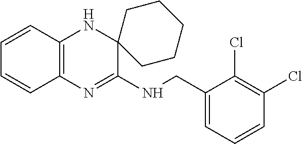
C1=CC2=C(C=C1)N=C(NCC1=CC=CC(Cl)=C1Cl)C1(N2)CCCCC1
